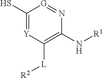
C1(S)=[Y]C([L][R2])=C(N[R1])N=[G]1
